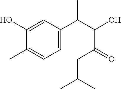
C1=C(O)C(C)=CC=C1C(C(C(C=C(C)C)=O)O)C
